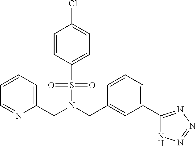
C(N(CC1=CC(C2=NN=NN2)=CC=C1)S(=O)(=O)C1=CC=C(Cl)C=C1)C1=CC=CC=N1
